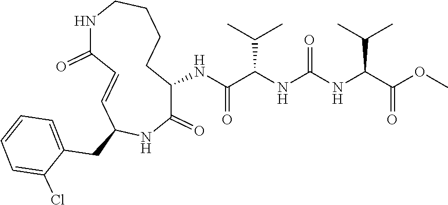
C1(=O)C(NC(C(NC(NC(C(OC)=O)C(C)C)=O)C(C)C)=O)CCCCNC(=O)C=CC(CC2=CC=CC=C2Cl)N1
